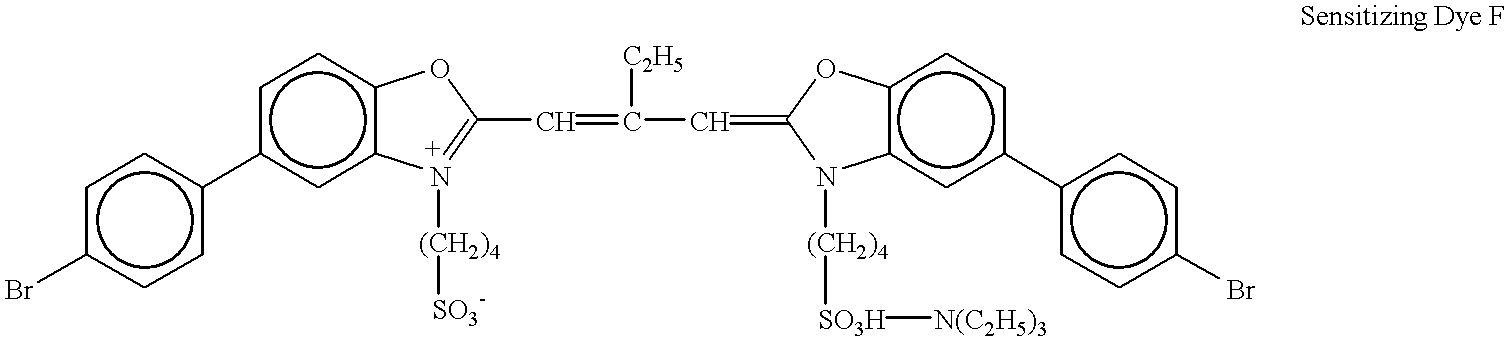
c1c(-c2ccc(Br)cc2)cc2c(c1)OC(C=C(C=C1N([(CH2)4][SO3H][N(C2H5)3])c3c(ccc(-c4ccc(Br)cc4)c3)O1)[C2H5])=N2[(CH2)4][SO3-]
